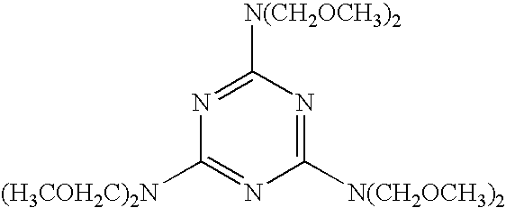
N1=C([N(CH2OCH3)2])N=C([N(CH2OCH3)2])N=C1[(H3COH2C)2N]
